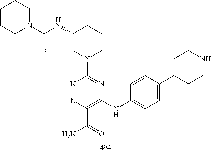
N1=NC(C(N)=O)=C(NC2=CC=C(C3CCNCC3)C=C2)N=C1N1CC(NC(N2CCCCC2)=O)CCC1
